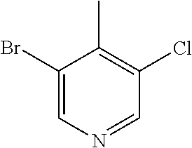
C1(Br)=CN=CC(Cl)=C1C
